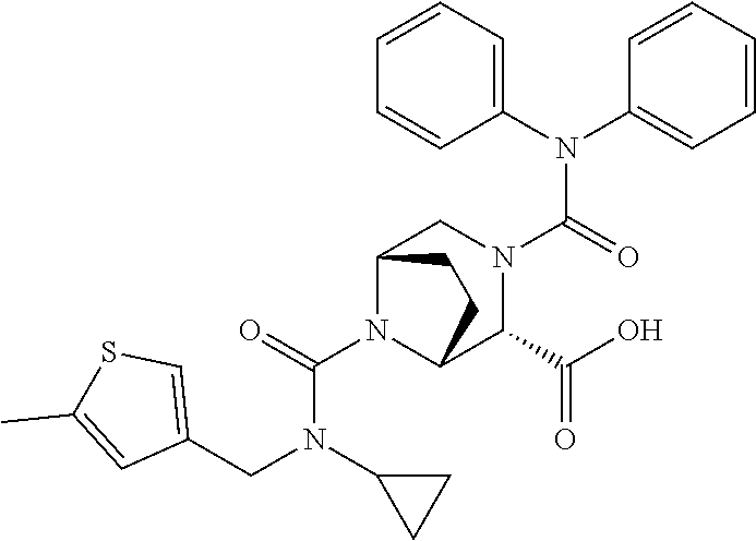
C(N1C2C(C(O)=O)N(C(N(C3=CC=CC=C3)C3=CC=CC=C3)=O)CC1CC2)(N(CC1=CSC(C)=C1)C1CC1)=O
